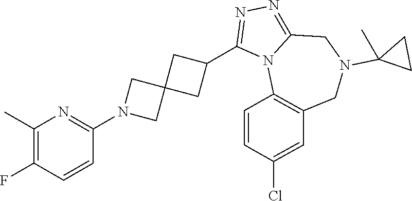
C1(N2CC3(C2)CC(C2=NN=C4N2C2=C(CN(C5(C)CC5)C4)C=C(Cl)C=C2)C3)=NC(C)=C(F)C=C1
